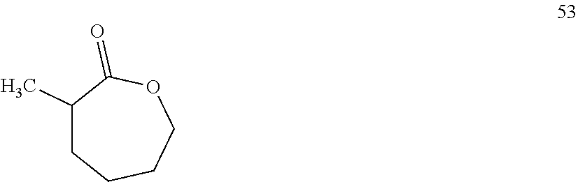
C1(C)CCCCOC1=O
